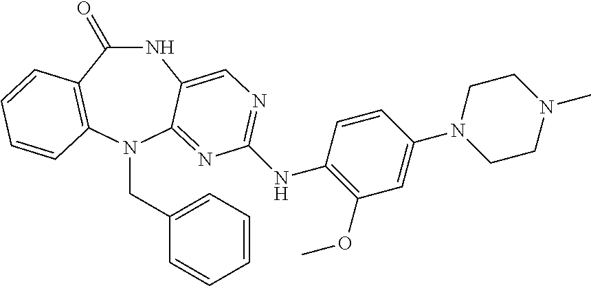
N1C(=O)C2=C(N(CC3=CC=CC=C3)C3=NC(NC4=C(OC)C=C(N5CCN(C)CC5)C=C4)=NC=C13)C=CC=C2
